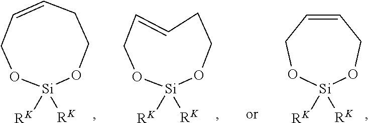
O1CCC=CCO[Si]1([RK])[RK].[RK][Si]1([RK])OCC=CCO1.O1CCC=CCO[Si]1([RK])[RK]
